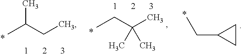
CC(CC)C.CCC(C)(C)C.C1CC1CC
